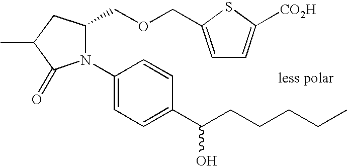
C1(COCC2=CC=C([CO2H])S2)N(C2=CC=C(C(CCCCC)O)C=C2)C(=O)C(C)C1
